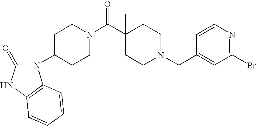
C1(Br)=NC=CC(CN2CCC(C(N3CCC(N4C(=O)NC5=C4C=CC=C5)CC3)=O)(C)CC2)=C1
